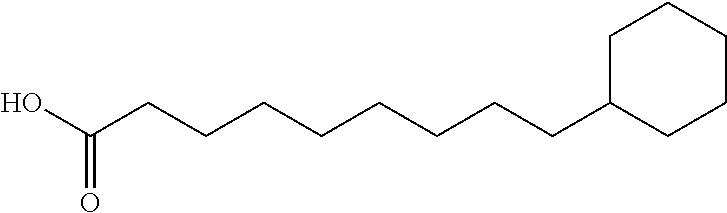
OC(CCCCCCCCC1CCCCC1)=O
